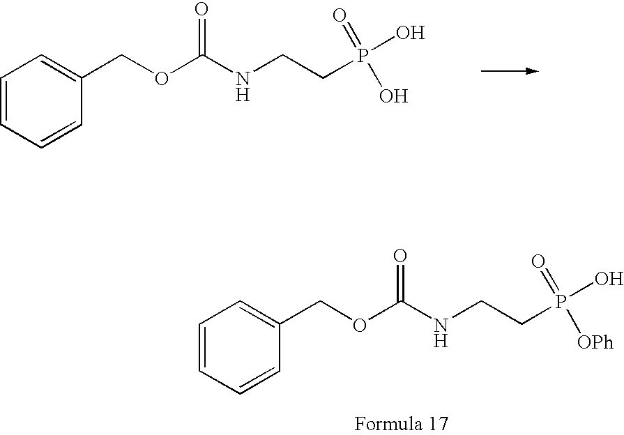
C1=CC=CC(COC(NCCP(O)(=O)O)=O)=C1.C1=CC=CC(COC(NCCP(O)(=O)[OPh])=O)=C1
